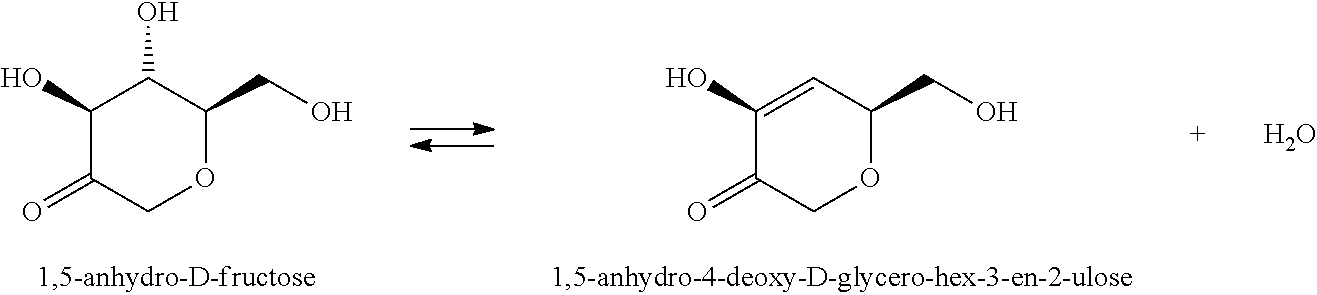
C1(O)C(=O)COC(CO)C1O.C1(O)=CC(CO)OCC1=O.O
